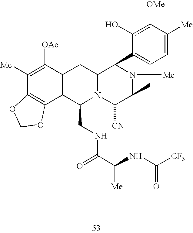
C1([Me])=C([OAc])C2=C(C3=C1OCO3)C(CNC(C(NC([CF3])=O)[Me])=O)N1C(C2)C2N([Me])C(C1[CN])CC1=C2C(O)=C([OMe])C([Me])=C1
